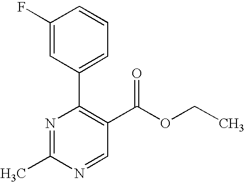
C1(F)=CC(C2=C(C(OCC)=O)C=NC(C)=N2)=CC=C1
